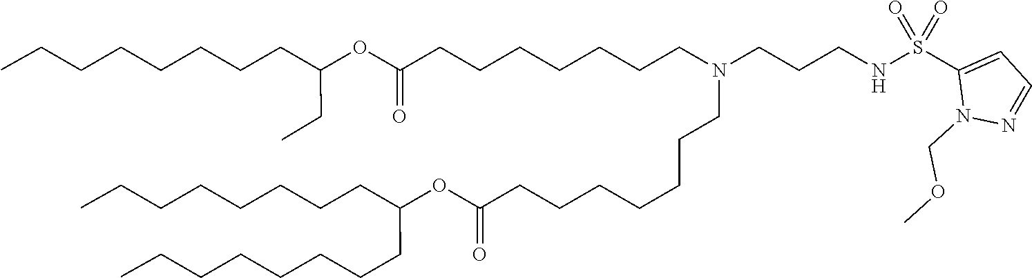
O(C(=O)CCCCCCCN(CCCCCCCC(OC(CCCCCCCC)CCCCCCCC)=O)CCCNS(C1=CC=NN1COC)(=O)=O)C(CC)CCCCCCCC
